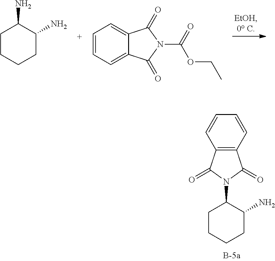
C1CCCC(N)C1N.C1=CC=C2C(=C1)C(=O)N(C(OCC)=O)C2=O.C1=CC=CC2=C1C(=O)N(C1CCCCC1N)C2=O
